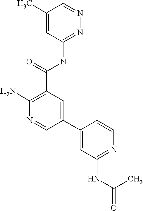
C1(C)=CC(NC(C2=C(N)N=CC(C3=CC(NC(=O)C)=NC=C3)=C2)=O)=NN=C1
